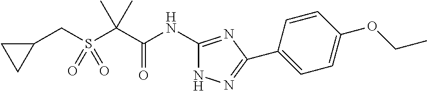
C1(CS(C(C(NC2=NC(C3=CC=C(OCC)C=C3)=NN2)=O)(C)C)(=O)=O)CC1
